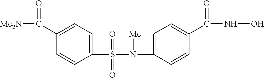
C1(C([Me2N])=O)=CC=C(S(=O)(=O)N(C2=CC=C(C(=O)NO)C=C2)[Me])C=C1
